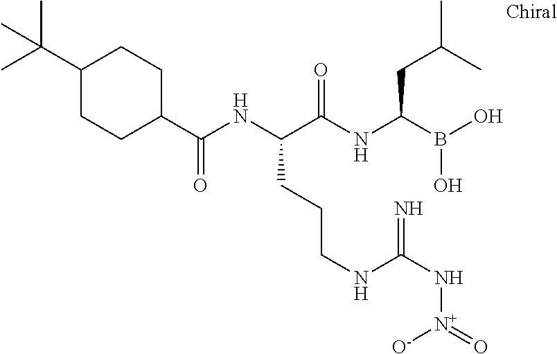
C1(C(NC(C(NC(B(O)O)CC(C)C)=O)CCCNC(N[N+](=O)[O-])=N)=O)CCC(C(C)(C)C)CC1
